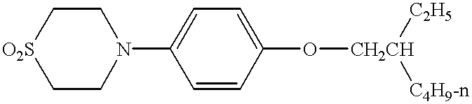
[O2S]1CCN(C2=CC=C(O[CH2CH]([C2H5])[C4H9-n])C=C2)CC1
